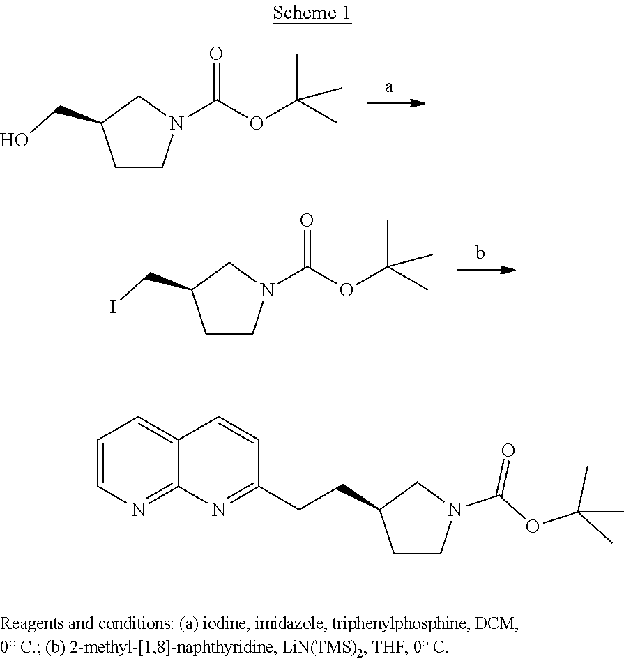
C1CN(C(OC(C)(C)C)=O)CC1CO.C1CN(C(OC(C)(C)C)=O)CC1CI.C1=CN=C2C(=C1)C=CC(CCC1CCN(C(=O)OC(C)(C)C)C1)=N2
